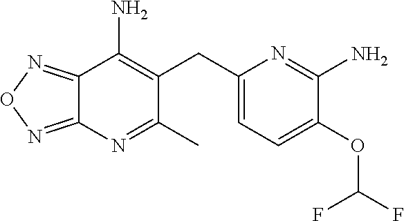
C12=NON=C1N=C(C)C(CC1=CC=C(OC(F)F)C(N)=N1)=C2N
